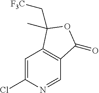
C1=C(Cl)N=CC2=C1C(C[F3C])(C)OC2=O
